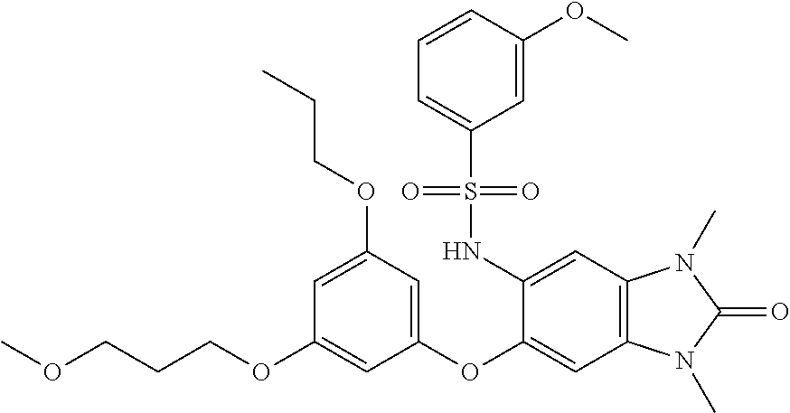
C(COC1=CC(OC2=CC3=C(C=C2NS(C2=CC=CC(OC)=C2)(=O)=O)N(C)C(=O)N3C)=CC(OCCC)=C1)COC
